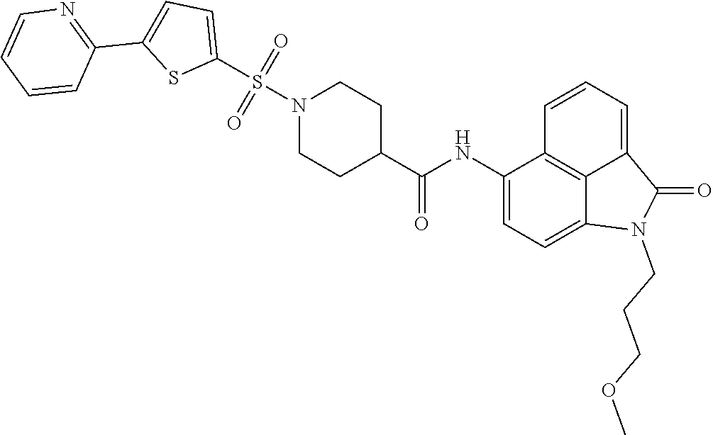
C1(NC(=O)C2CCN(S(C3=CC=C(C4=NC=CC=C4)S3)(=O)=O)CC2)=CC=C2C3=C1C=CC=C3C(=O)N2CCCOC
